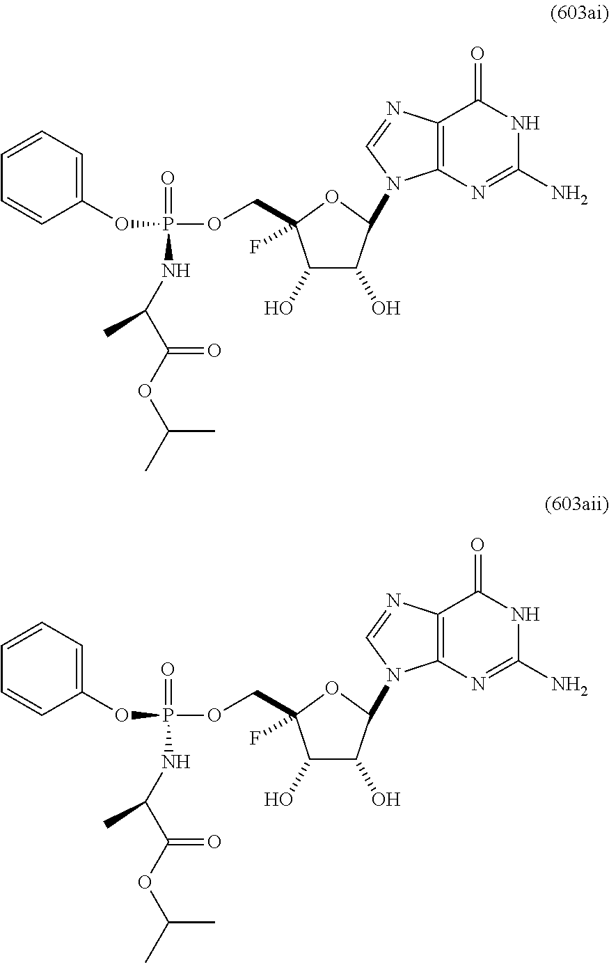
C1(O)C(O)C(N2C3=C(N=C2)C(=O)NC(N)=N3)OC1(F)COP(OC1=CC=CC=C1)(=O)NC(C(OC(C)C)=O)C.C1(O)C(O)C(N2C3=C(N=C2)C(=O)NC(N)=N3)OC1(F)COP(OC1=CC=CC=C1)(=O)NC(C(OC(C)C)=O)C
